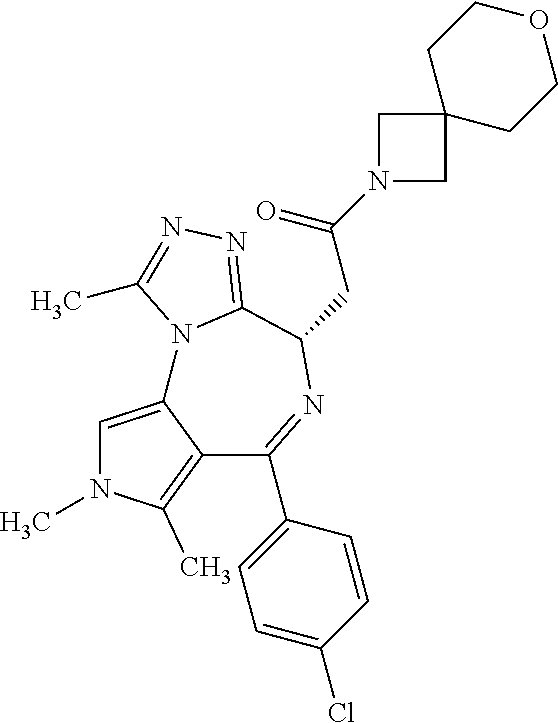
C1=C2C(=C(C)N1C)C(C1=CC=C(Cl)C=C1)=NC(CC(N1CC3(C1)CCOCC3)=O)C1=NN=C(C)N21
